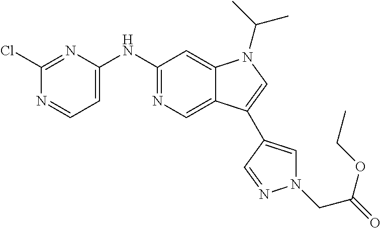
C12=CN=C(NC3=CC=NC(Cl)=N3)C=C1N(C(C)C)C=C2C1=CN(CC(=O)OCC)N=C1
